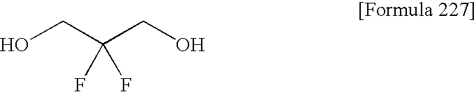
C(C(CO)(F)F)O
